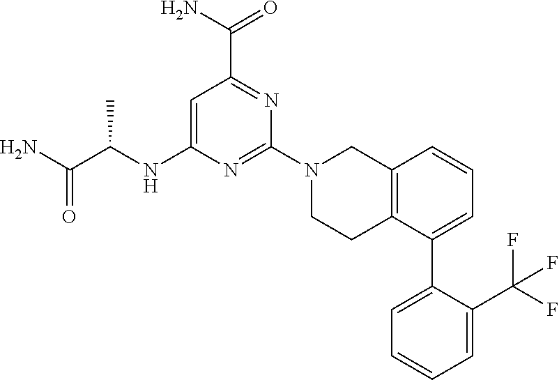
C1=C(NC(C(N)=O)C)N=C(N2CCC3=C(C2)C=CC=C3C2=CC=CC=C2C(F)(F)F)N=C1C(N)=O
